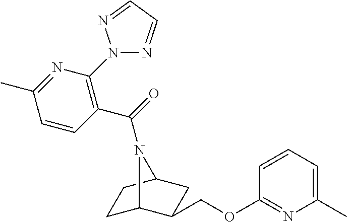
C1C2C(COC3=NC(C)=CC=C3)CC(C1)N2C(=O)C1=C(N2N=CC=N2)N=C(C)C=C1
